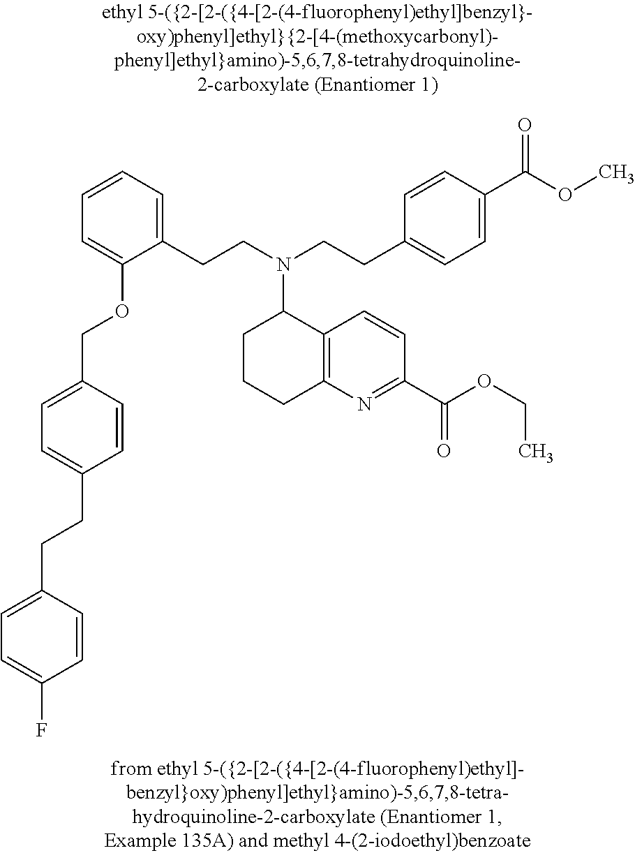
C(C1=CC=C(COC2=CC=CC=C2CCN(C2CCCC3=C2C=CC(C(OCC)=O)=N3)CCC2=CC=C(C(OC)=O)C=C2)C=C1)CC1=CC=C(F)C=C1
